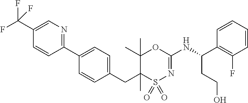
C1=C(C2=NC=C(C(F)(F)F)C=C2)C=CC(CC2(C)C(C)(C)OC(NC(C3=C(F)C=CC=C3)CCO)=NS2(=O)=O)=C1
